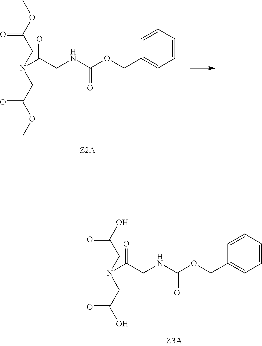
C(CNC(OCC1=CC=CC=C1)=O)(=O)N(CC(OC)=O)CC(OC)=O.C(CNC(OCC1=CC=CC=C1)=O)(=O)N(CC(O)=O)CC(O)=O
